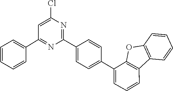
C1=CC=CC2=C1OC1=C2C=CC=C1C1=CC=C(C2=NC(Cl)=CC(C3=CC=CC=C3)=N2)C=C1
